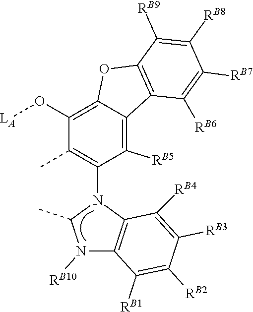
C1(C)N([RB10])C2=C(N1C1=C(C)C(O[LA])=C3C(=C1[RB5])C1=C(O3)C([RB9])=C([RB8])C([RB7])=C1[RB6])C([RB4])=C([RB3])C([RB2])=C2[RB1]
